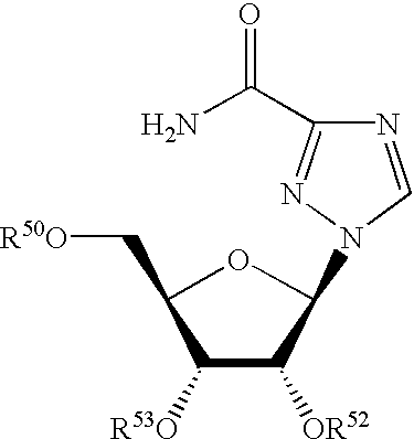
C1(C[R50O])C([R53O])C([OR52])C(N2C=NC(C(N)=O)=N2)O1
